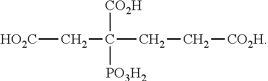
C([HO2C])C(CC[CO2H])([CO2H])[PO3H2]
